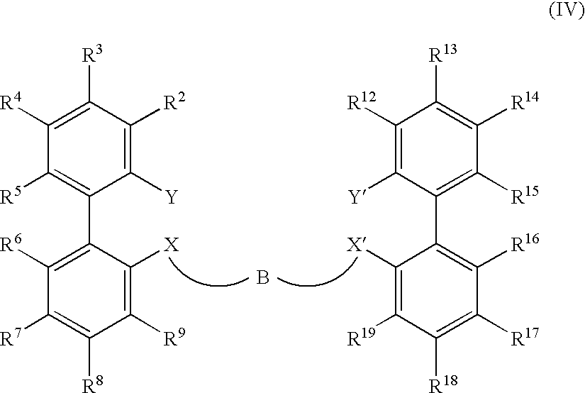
B.C1([R5])=C(C2=C([R6])C([R7])=C([R8])C([R9])=C2[X])C([Y])=C([R2])C([R3])=C1[R4].C1(C2=C([R16])C([R17])=C([R18])C([R19])=C2[X])=C([R15])C([R14])=C([R13])C([R12])=C1[Y]
